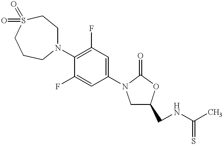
C1C(CNC(C)=S)OC(=O)N1C1=CC(F)=C(N2CCS(=O)(=O)CCC2)C(F)=C1
